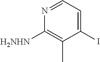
C1(I)=CC=NC([H2NHN])=C1C
